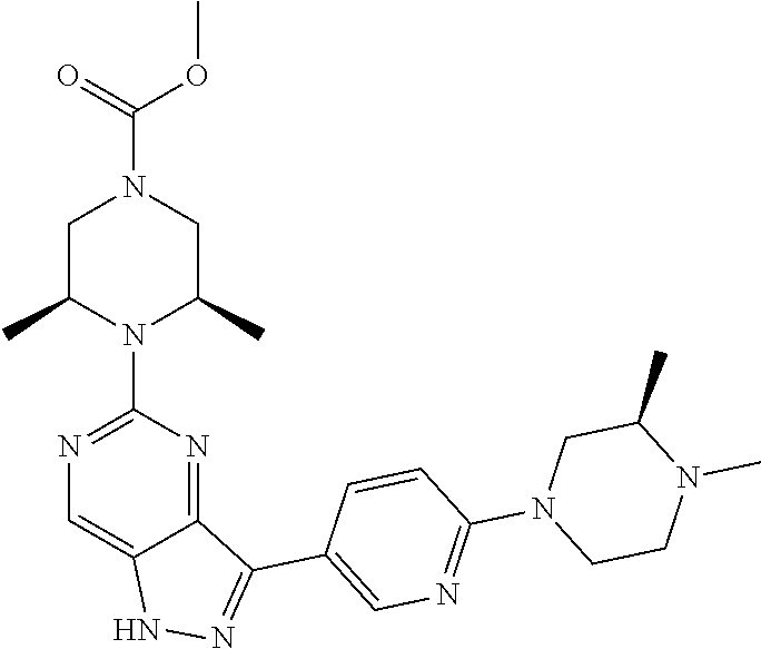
C1CN(C2=NC=C(C3=NNC4=CN=C(N5C(C)CN(C(=O)OC)CC5C)N=C43)C=C2)CC(C)N1C
